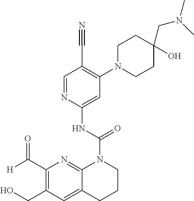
C1(C([H])=O)=C(CO)C=C2C(=N1)N(C(NC1=CC(N3CCC(CN(C)C)(O)CC3)=C(C#N)C=N1)=O)CCC2
